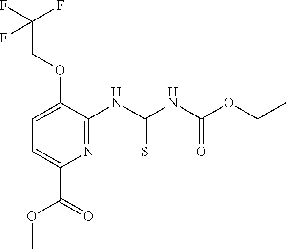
N1=C(NC(NC(OCC)=O)=S)C(OCC(F)(F)F)=CC=C1C(=O)OC
